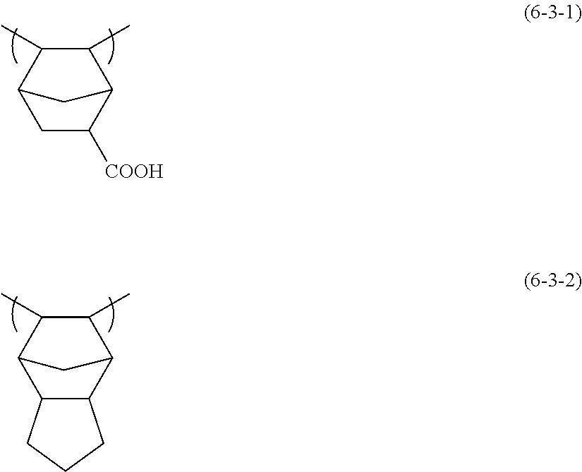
C1C([COOH])C2C(C)C(C)C1C2.C12C(C3C(C)C(C)C1C3)CCC2
